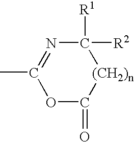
C1([R1])([R2])N=C(C)OC(=O)[(CH2)n]1
